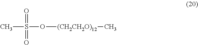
CS(O[(CH2CH2O)12]C)(=O)=O
